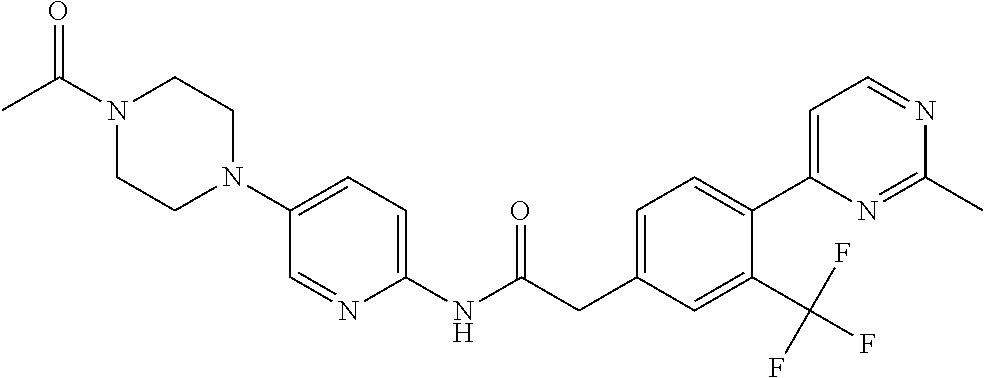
N1(C(C)=O)CCN(C2=CC=C(NC(CC3=CC=C(C4=CC=NC(C)=N4)C(C(F)(F)F)=C3)=O)N=C2)CC1
